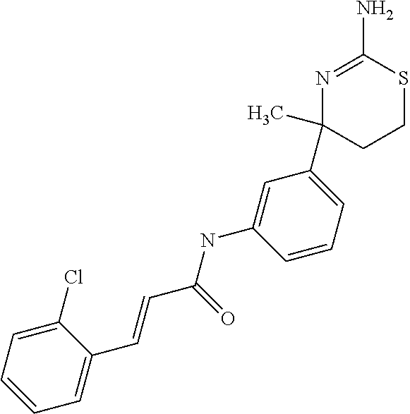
C1(C)(C2=CC=CC(NC(C=CC3=CC=CC=C3Cl)=O)=C2)CCSC(N)=N1
